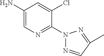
C1(N)=CN=C(N2N=CC(C)=N2)C(Cl)=C1
